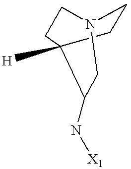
C1N2CCC([H])(C1)C(N[X1])C2
